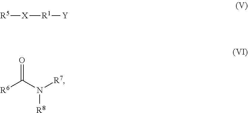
[R5][X][R1][Y].[R6]C(N([R7])[R8])=O
